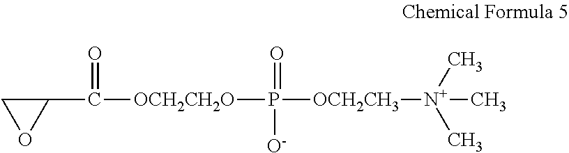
[OCH2CH3]([N+](C)(C)C)P(=O)([O-])[OCH2CH2O]C(C1CO1)=O
